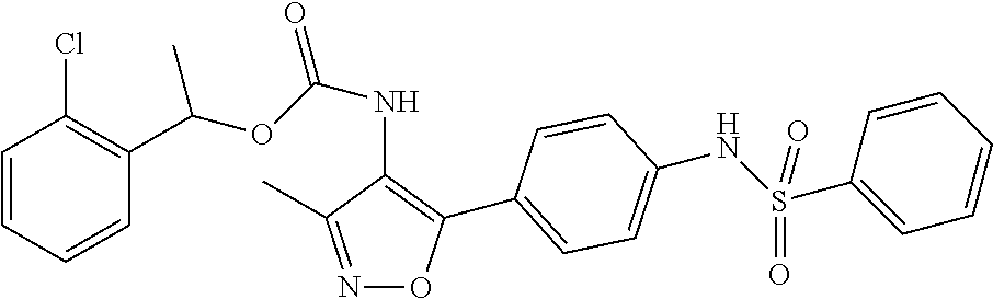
C1=CC=CC(C(OC(NC2=C(C3=CC=C(NS(C4=CC=CC=C4)(=O)=O)C=C3)ON=C2C)=O)C)=C1Cl
